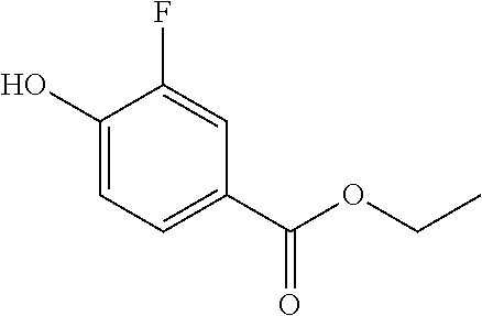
C1(O)=CC=C(C(OCC)=O)C=C1F
